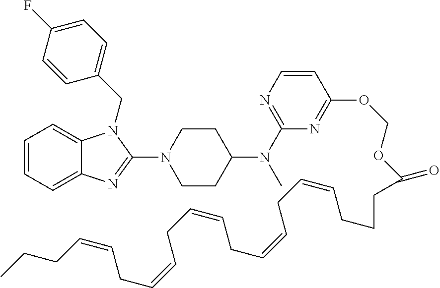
C1=CC=C2C(=C1)N(CC1=CC=C(F)C=C1)C(N1CCC(N(C3=NC=CC(OCOC(CCCC=CCC=CCC=CCC=CCC=CCCC)=O)=N3)C)CC1)=N2
